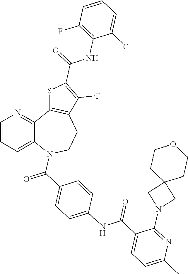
C12=CC=CN=C1C1=C(CCN2C(C2=CC=C(NC(C3=CC=C(C)N=C3N3CC4(C3)CCOCC4)=O)C=C2)=O)C(F)=C(C(=O)NC2=C(F)C=CC=C2Cl)S1
